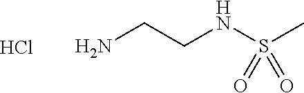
NCCNS(C)(=O)=O.Cl
